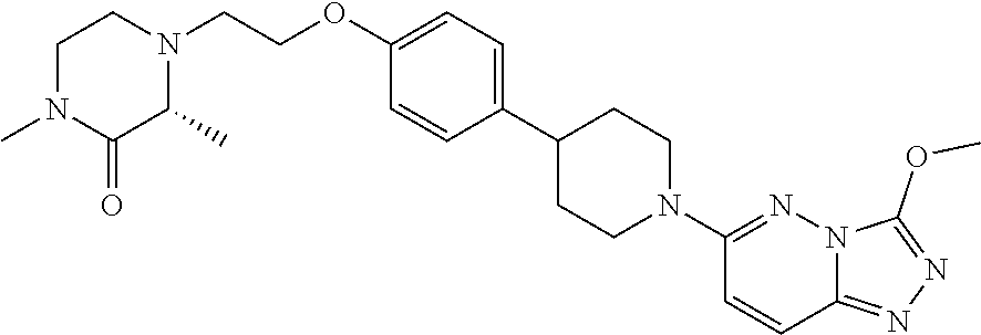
C1(N2CCC(C3=CC=C(OCCN4C(C)C(=O)N(C)CC4)C=C3)CC2)=NN2C(=NN=C2OC)C=C1
